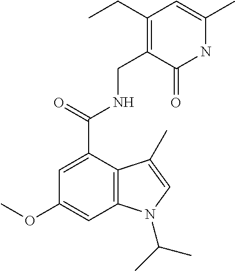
N1C(C)=CC(CC)=C(CNC(C2=CC(OC)=CC3=C2C(C)=CN3C(C)C)=O)C1=O
